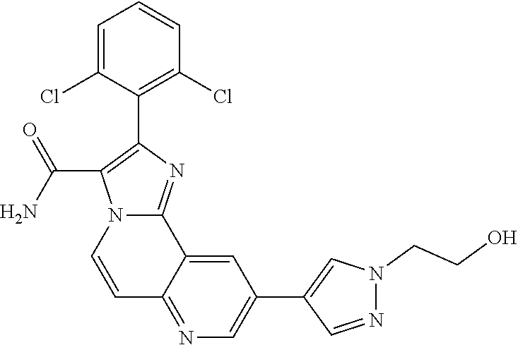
C1=CN2C(=NC(C3=C(Cl)C=CC=C3Cl)=C2C(N)=O)C2=CC(C3=CN(CCO)N=C3)=CN=C12
